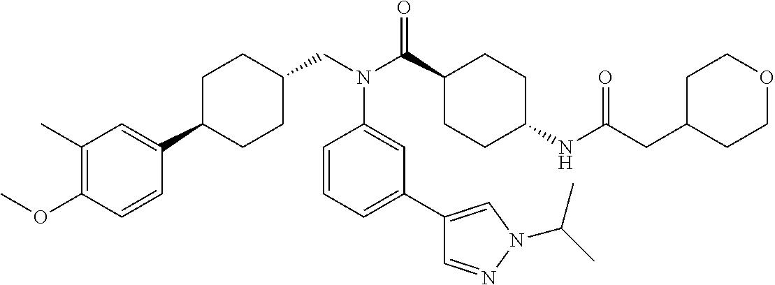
COC1=C(C)C=C(C2CCC(CN(C(C3CCC(NC(CC4CCOCC4)=O)CC3)=O)C3=CC(C4=CN(C(C)C)N=C4)=CC=C3)CC2)C=C1
